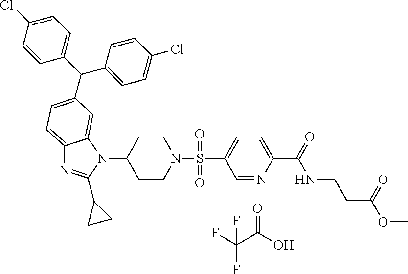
C12=CC=C(C(C3=CC=C(Cl)C=C3)C3=CC=C(Cl)C=C3)C=C1N(C1CCN(S(C3=CC=C(C(=O)NCCC(OC)=O)N=C3)(=O)=O)CC1)C(C1CC1)=N2.C(C(O)=O)(F)(F)F
